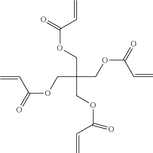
C=CC(OCC(COC(=O)C=C)(COC(=O)C=C)COC(=O)C=C)=O
